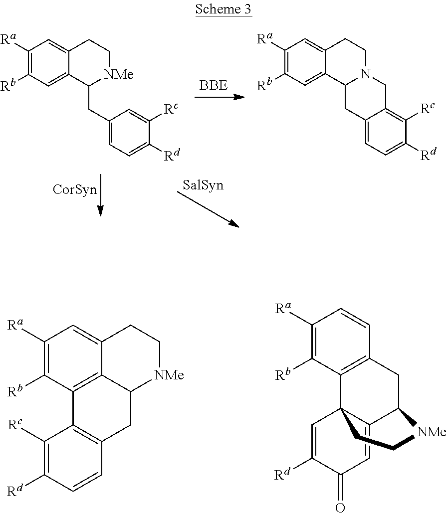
C1([Ra])=C([Rb])C=C2C(=C1)CC[NMe]C2CC1=CC=C([Rd])C([Rc])=C1.C1([Ra])=C([Rb])C=C2C(=C1)CCN1C2CC2=CC=C([Rd])C([Rc])=C2C1.C1([Ra])=C([Rb])C2=C3C(=C1)CC[NMe]C3CC1=C2C([Rc])=C([Rd])C=C1.C1([Ra])=C([Rb])C2=C(C=C1)CC1C3=CC(=O)C([Rd])=CC23CC[NMe]1
